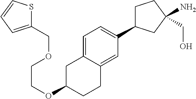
C1C(C2=CC=C3C(=C2)CCC(OCCOCC2=CC=CS2)C3)CC(N)(CO)C1
